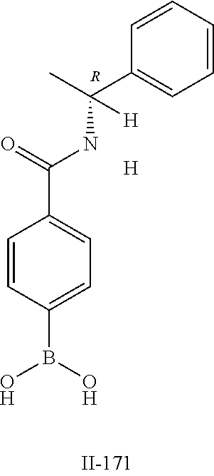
C1=CC(B(O)O)=CC=C1C(=O)NC(C)(C1=CC=CC=C1)[H].[R].[H]
